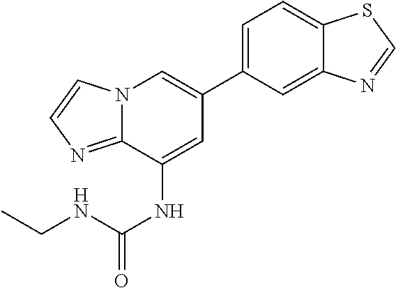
C1(C2=CC=C3C(=C2)N=CS3)=CN2C(=NC=C2)C(NC(NCC)=O)=C1
